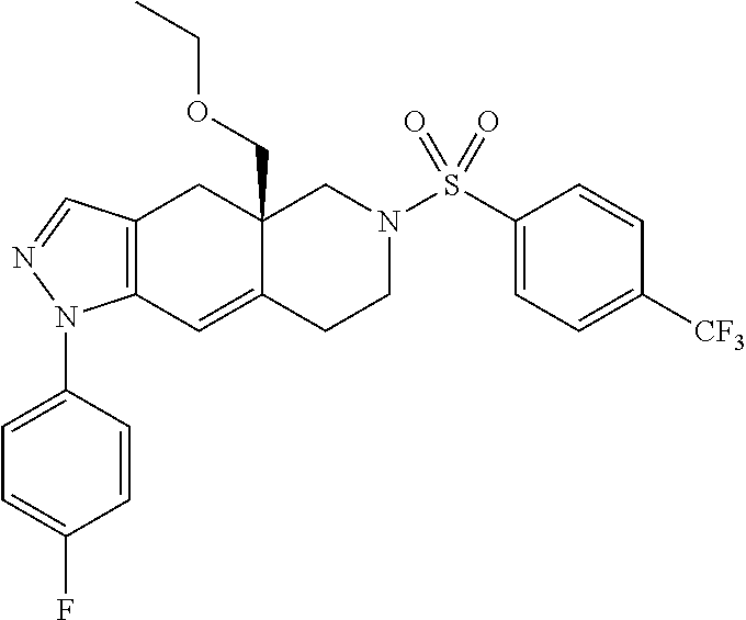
C12=C(C=C3C(COCC)(C1)CN(S(=O)(C1=CC=C([CF3])C=C1)=O)CC3)N(C1=CC=C(F)C=C1)N=C2
